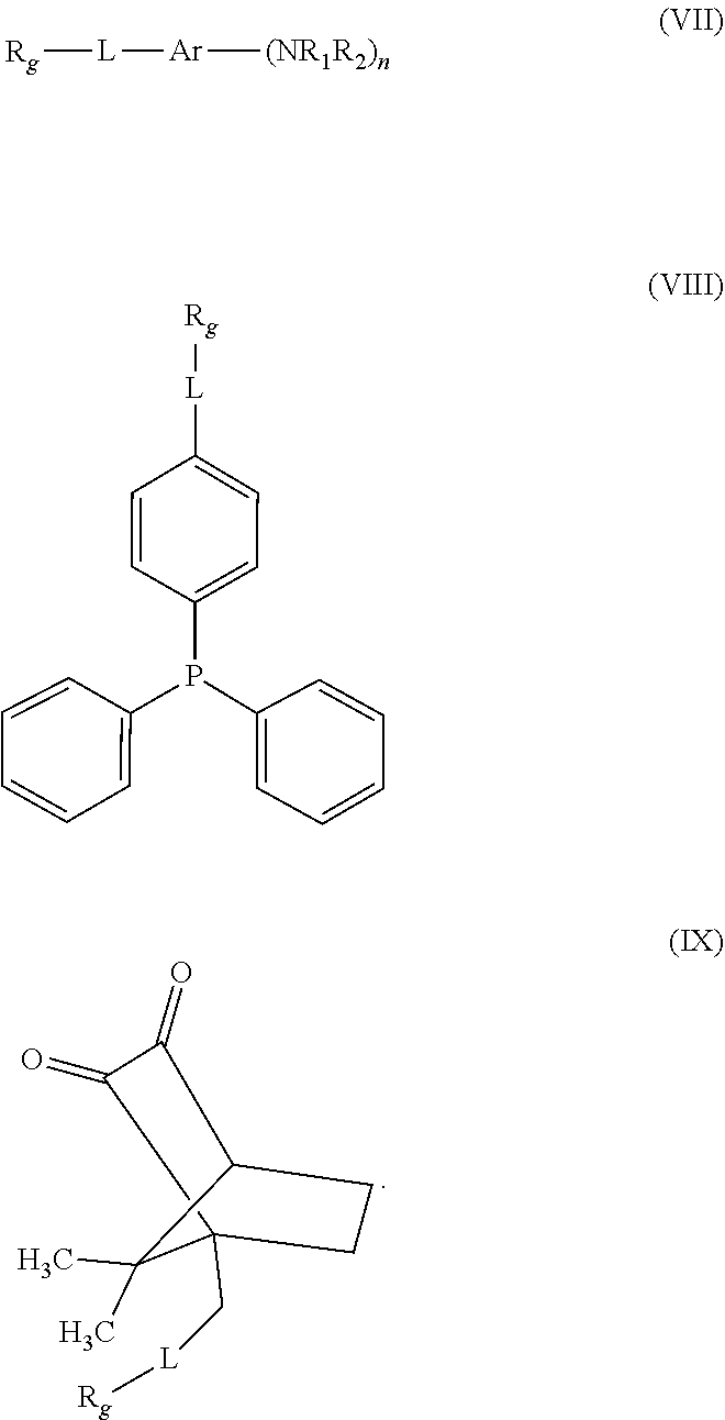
C(C12C(C)(C)C(C(=O)C1=O)CC2)[L][Rg].C1=CC(P(C2=CC=CC=C2)C2=CC=CC=C2)=CC=C1[L][Rg].[Rg][L][Ar][(NR1R2)n]
